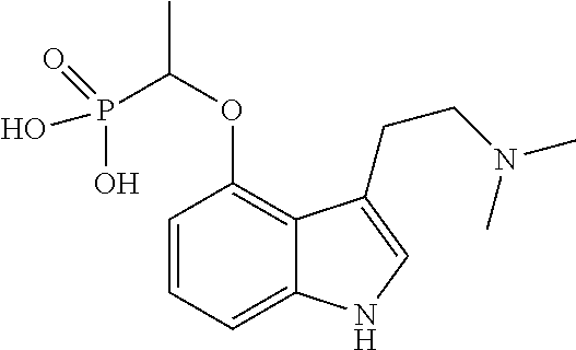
C1=CC=C2C(=C1OC(P(=O)(O)O)C)C(CCN(C)C)=CN2
